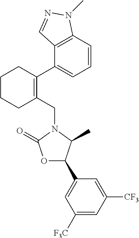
C1(CN2C(=O)OC(C3=CC([F3C])=CC([CF3])=C3)C2C)=C(C2=CC=CC3=C2C=NN3C)CCCC1
